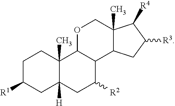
C1C([R1])CC2([H])C(C)(C1)C1C(C([R2])C2)C2C(C)(CO1)C([R4])C([R3])C2
